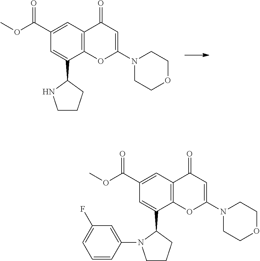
N1(C2=CC(=O)C3=C(O2)C(C2NCCC2)=CC(C(OC)=O)=C3)CCOCC1.N1(C2=CC(=O)C3=C(O2)C(C2N(C4=CC(F)=CC=C4)CCC2)=CC(C(OC)=O)=C3)CCOCC1
